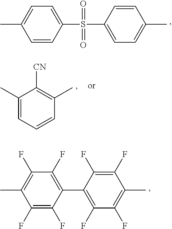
C1=CC(S(C2=CC=C(C)C=C2)(=O)=O)=CC=C1C.C1(C)=CC=CC(C)=C1[CN].C1(F)=C(F)C(C2=C(F)C(F)=C(C)C(F)=C2F)=C(F)C(F)=C1C
